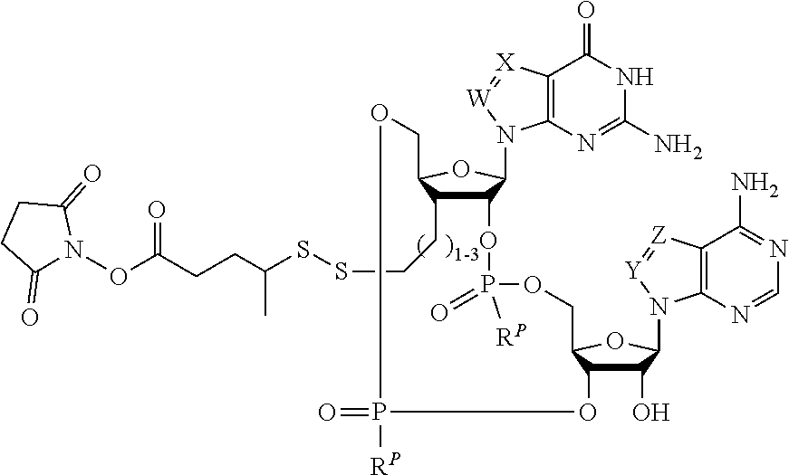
C12C(CCSSC(C)CCC(ON3C(=O)CCC3=O)=O)C(OC1N1C3=C(C(=O)NC(N)=N3)[X]=[W]1)COP(=O)([RP])OC1C(O)C(N3C4=C(C(N)=NC=N4)[Z]=[Y]3)OC1COP([RP])(=O)O2
